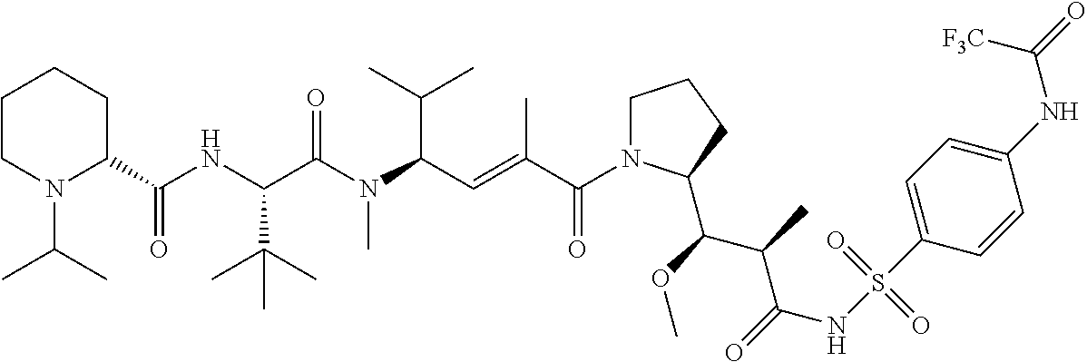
N1(C(C)C)CCCCC1C(=O)NC(C(N(C(C=C(C(N1CCCC1C(OC)C(C(NS(C1=CC=C(NC(=O)[F3C])C=C1)(=O)=O)=O)C)=O)C)C(C)C)C)=O)C(C)(C)C
